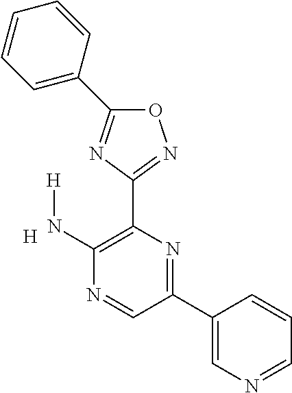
C1(N[H])=C(C2=NOC(C3=CC=CC=C3)=N2)N=C(C2=CN=CC=C2)C=N1.[H]
